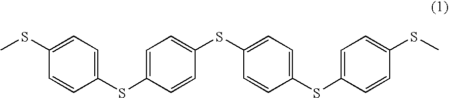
C1=C(SC2=CC=C(SC3=CC=C(SC4=CC=C(SC)C=C4)C=C3)C=C2)C=CC(SC)=C1
